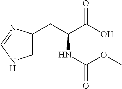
C1=C(CC(C(O)=O)NC(OC)=O)N=CN1
